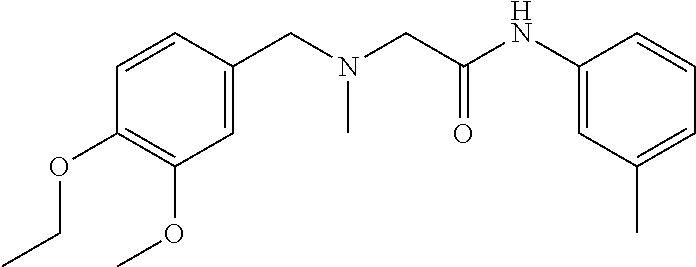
C1=CC(CN(C)CC(=O)NC2=CC(C)=CC=C2)=CC(OC)=C1OCC
